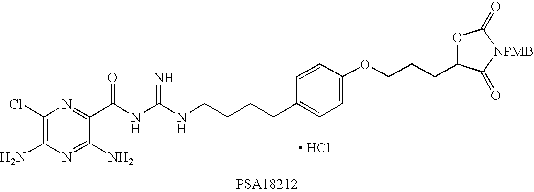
NC1=C(Cl)N=C(C(NC(NCCCCC2=CC=C(OCCCC3OC(=O)[NPMB]C3=O)C=C2)=N)=O)C(N)=N1.[ HCl]
